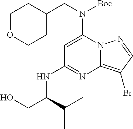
C1=C(N(CC2CCOCC2)[Boc])N2C(=C(Br)C=N2)N=C1NC(CO)C(C)C
